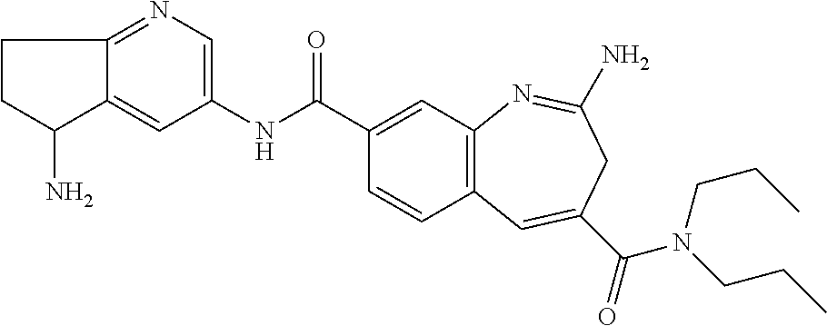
N1=C2C(=CC(NC(C3=CC4=C(C=C3)C=C(C(=O)N(CCC)CCC)CC(N)=N4)=O)=C1)C(N)CC2
